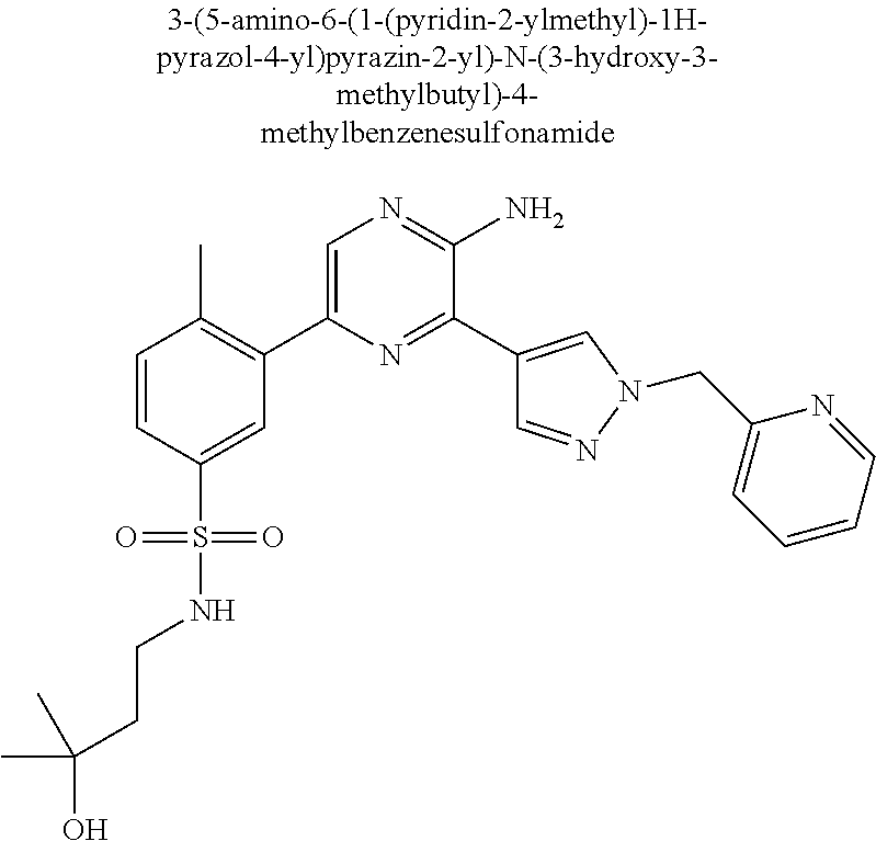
C1=CC(S(=O)(=O)NCCC(C)(O)C)=CC(C2=CN=C(N)C(C3=CN(CC4=CC=CC=N4)N=C3)=N2)=C1C
